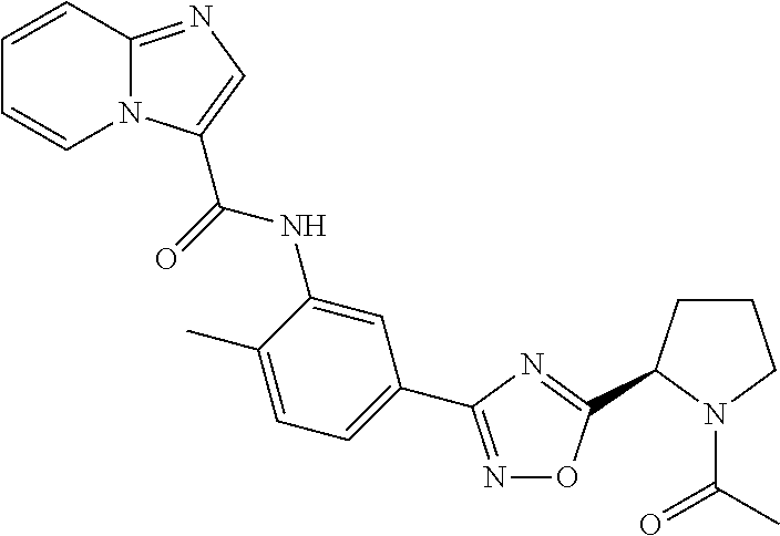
N1=C(C2=CC=C(C)C(NC(=O)C3=CN=C4N3C=CC=C4)=C2)N=C(C2CCCN2C(=O)C)O1
